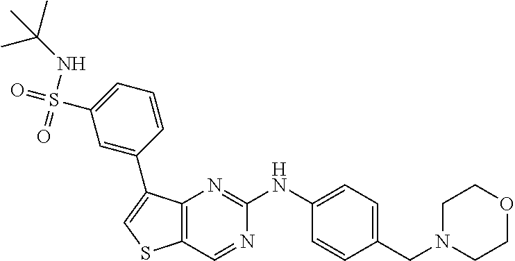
C1(CN2CCOCC2)=CC=C(NC2=NC3=C(C=N2)SC=C3C2=CC(S(=O)(NC(C)(C)C)=O)=CC=C2)C=C1
